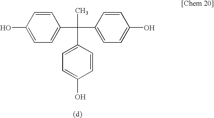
C1=CC(O)=CC=C1C(C)(C1=CC=C(O)C=C1)C1=CC=C(O)C=C1
